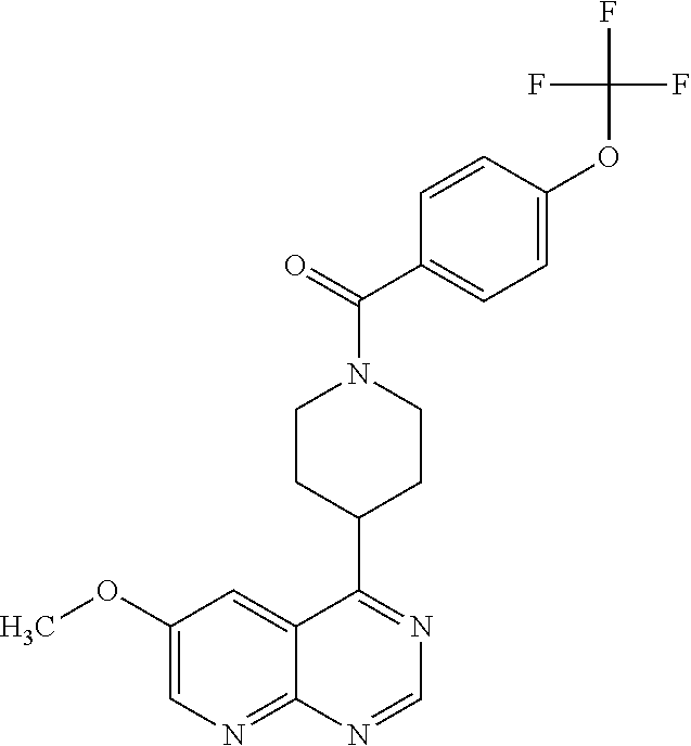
C1(OC)=CN=C2C(=C1)C(C1CCN(C(=O)C3=CC=C(OC(F)(F)F)C=C3)CC1)=NC=N2
